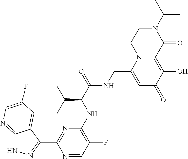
C12=NC=C(F)C=C1C(C1=NC(NC(C(=O)NCC3=CC(=O)C(O)=C4N3CCN(C(C)C)C4=O)C(C)C)=C(F)C=N1)=NN2
